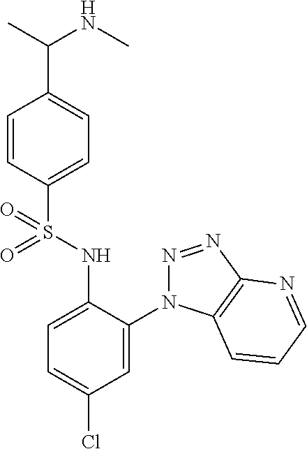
C1=CC(S(NC2=CC=C(Cl)C=C2N2N=NC3=C2C=CC=N3)(=O)=O)=CC=C1C(NC)C
